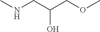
N(CC(COC)O)C
